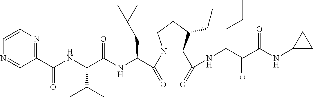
C1(C(NC(C(NC(C(N2C(C(=O)NC(C(C(NC3CC3)=O)=O)CCC)C(CC)CC2)=O)CC(C)(C)C)=O)C(C)C)=O)=NC=CN=C1
